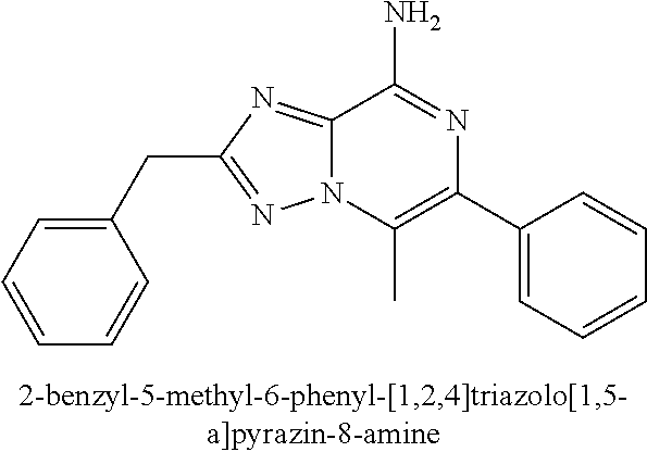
C12=NC(CC3=CC=CC=C3)=NN1C(C)=C(C1=CC=CC=C1)N=C2N
